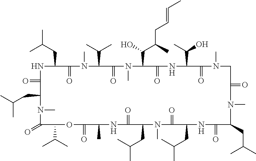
O=C1NC(CC(C)C)C(=O)N(C)C(C(C)C)C(=O)N(C)C(C(C(C)CC=CC)O)C(=O)NC(C(O)C)C(=O)N(C)CC(=O)N(C)C(CC(C)C)C(=O)NC(CC(C)C)C(=O)N(C)C(CC(C)C)C(=O)NC(C)C(=O)OC(C(C)C)C(=O)N(C)C1CC(C)C
